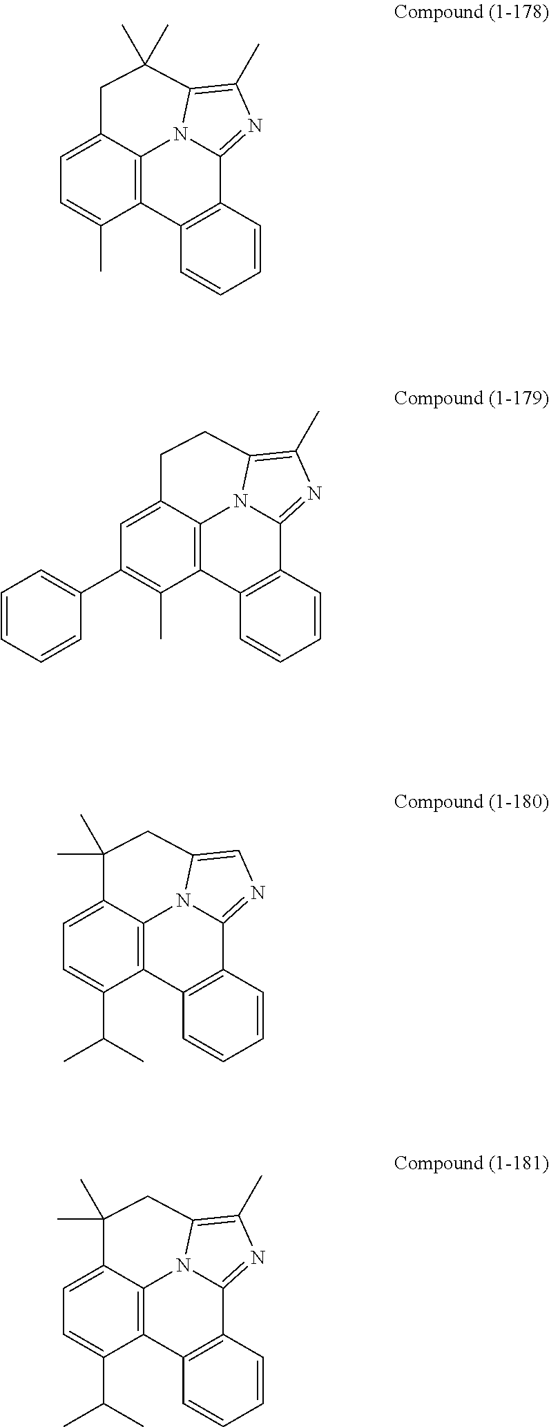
C12=C(C=CC=C1)C1=NC(C)=C3N1C1=C2C(C)=CC=C1CC3(C)C.C12=C(C=CC=C1)C1=NC(C)=C3N1C1=C2C(C)=C(C2=CC=CC=C2)C=C1CC3.C12=C(C=CC=C1)C1=NC=C3N1C1=C2C(C(C)C)=CC=C1C(C)(C)C3.C12=C(C=CC=C1)C1=NC(C)=C3N1C1=C2C(C(C)C)=CC=C1C(C)(C)C3
